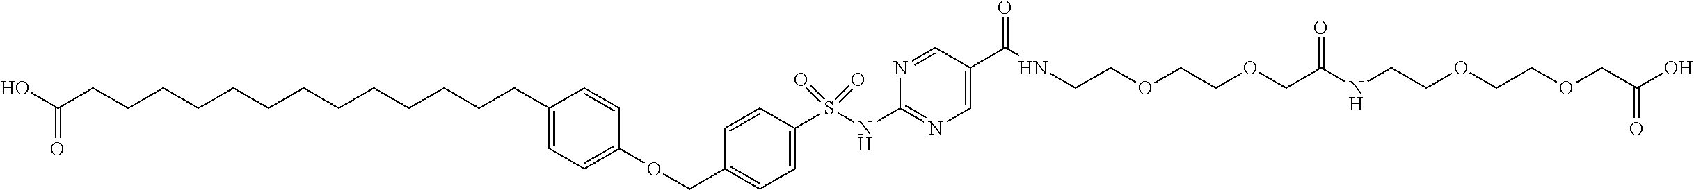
C1(COC2=CC=C(CCCCCCCCCCCCCC(O)=O)C=C2)=CC=C(S(NC2=NC=C(C(NCCOCCOCC(NCCOCCOCC(O)=O)=O)=O)C=N2)(=O)=O)C=C1
